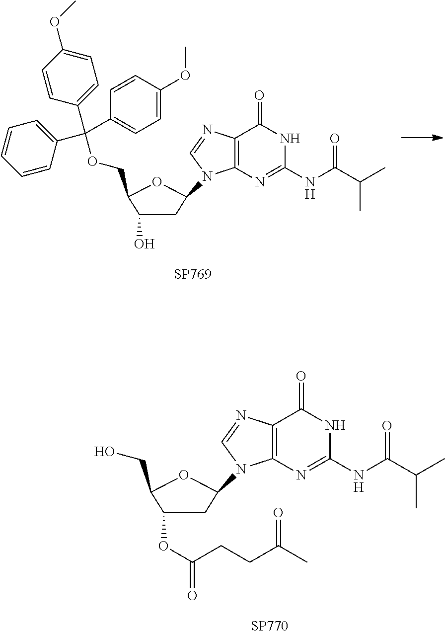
C1(O)CC(N2C3=C(C(=O)NC(NC(C(C)C)=O)=N3)N=C2)OC1COC(C1=CC=C(OC)C=C1)(C1=CC=CC=C1)C1=CC=C(OC)C=C1.[SP769].C1(OC(=O)CCC(C)=O)CC(N2C3=C(C(=O)NC(NC(C(C)C)=O)=N3)N=C2)OC1CO.[SP770]
